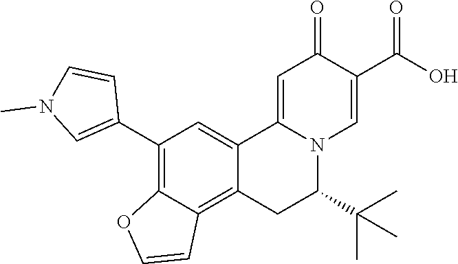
O=C1C(C(O)=O)=CN2C(=C1)C1=CC(C3=CN(C)C=C3)=C3C(=C1CC2C(C)(C)C)C=CO3
